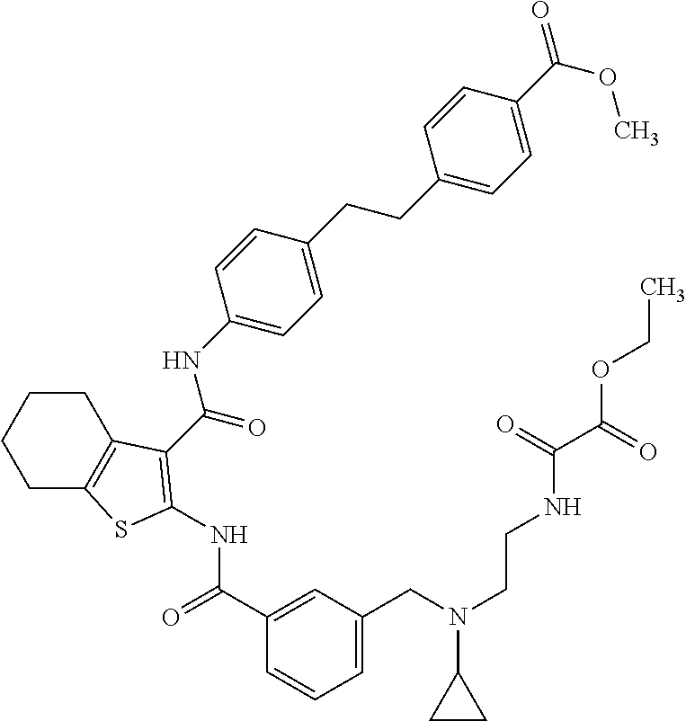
C1(C(=O)NC2=C(C(NC3=CC=C(CCC4=CC=C(C(OC)=O)C=C4)C=C3)=O)C3=C(CCCC3)S2)=CC(CN(C2CC2)CCNC(C(=O)OCC)=O)=CC=C1
